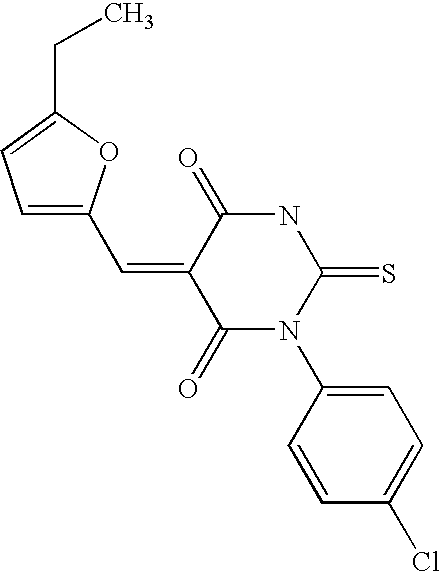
O=C1C(=CC2=CC=C(CC)O2)C(=O)N(C2=CC=C(Cl)C=C2)C(=S)N1
